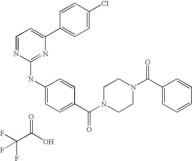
C1=NC(NC2=CC=C(C(N3CCN(C(C4=CC=CC=C4)=O)CC3)=O)C=C2)=NC(C2=CC=C(Cl)C=C2)=C1.O=C(O)C(F)(F)F
